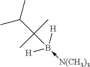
C(C(B([H])([H])-[N(CH3)3])(C)C)(C)C
